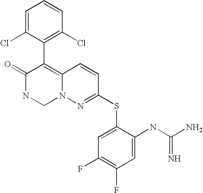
O=C1NCN2C(=C1C1=C(Cl)C=CC=C1Cl)C=CC(SC1=CC(F)=C(F)C=C1NC(N)=N)=N2
